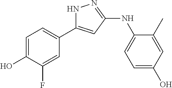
C1=C(O)C(F)=CC(C2=CC(NC3=CC=C(O)C=C3C)=NN2)=C1
